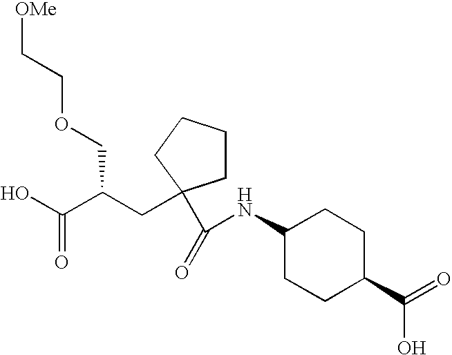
C1(NC(C2(CC(C(O)=O)COCC[OMe])CCCC2)=O)CCC(C(=O)O)CC1
